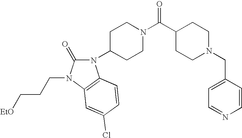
C1=NC=CC(CN2CCC(C(N3CCC(N4C(=O)N(CCC[EtO])C5=C4C=CC(Cl)=C5)CC3)=O)CC2)=C1
